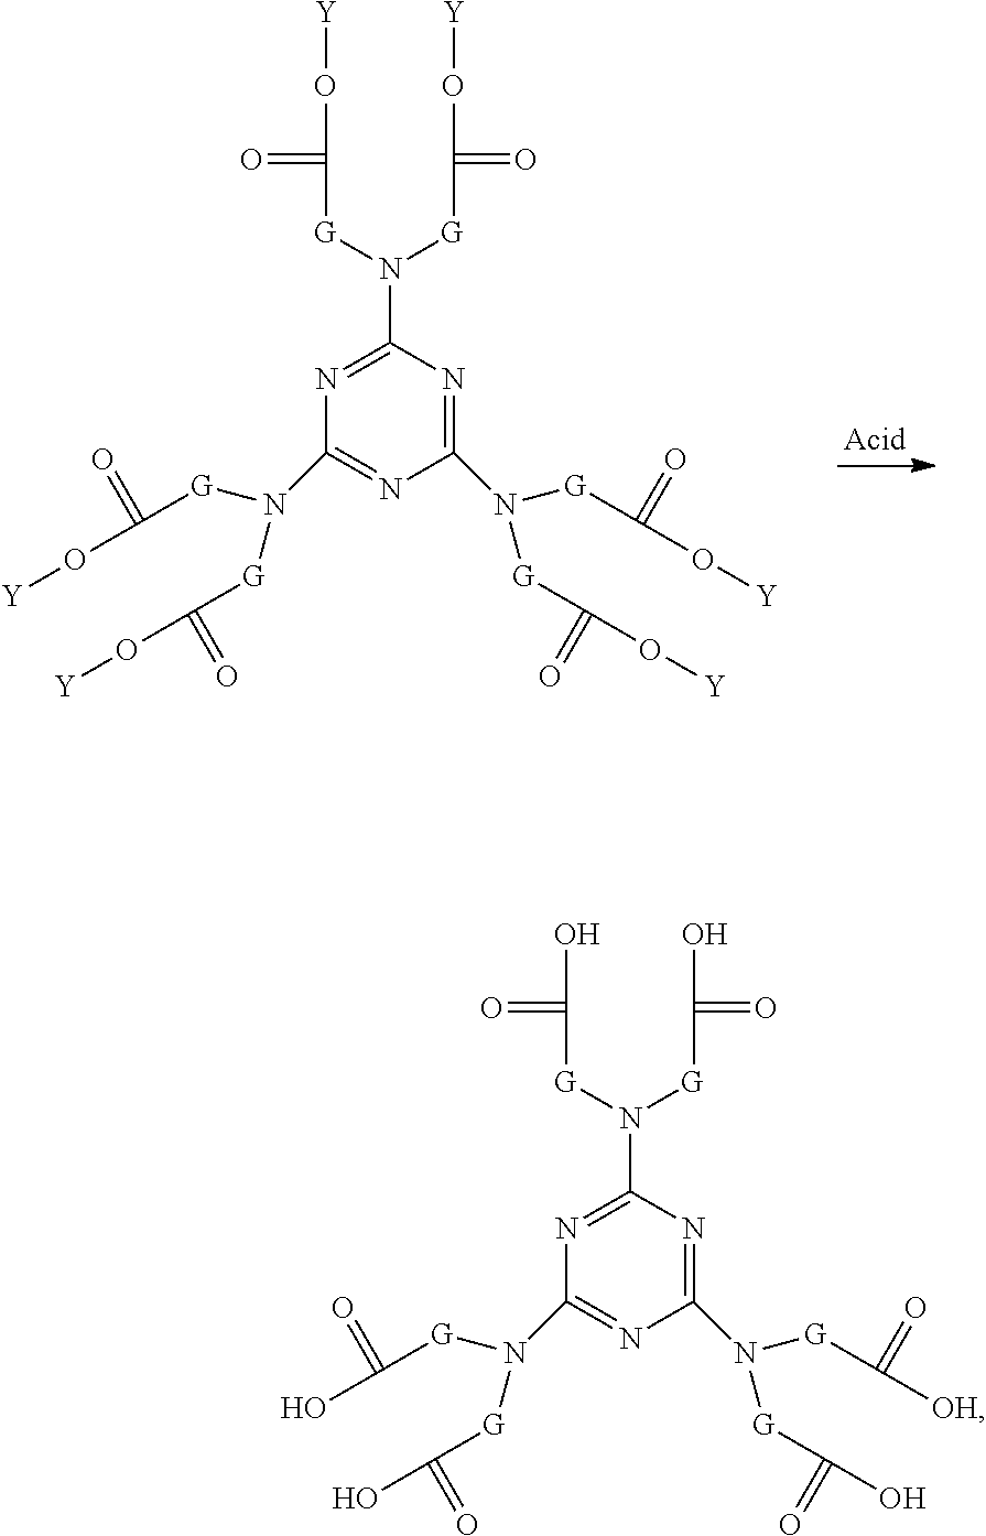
C1(N([G]C(=O)O[Y])[G]C(=O)O[Y])=NC(N([G]C(O[Y])=O)[G]C(=O)O[Y])=NC(N([G]C(O[Y])=O)[G]C(O[Y])=O)=N1.C1(N([G]C(=O)O)[G]C(=O)O)=NC(N([G]C(O)=O)[G]C(=O)O)=NC(N([G]C([OH])=O)[G]C(O)=O)=N1
